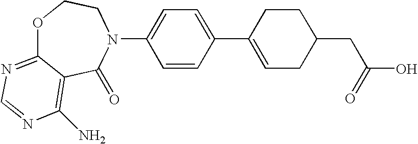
C1=CC(N2C(=O)C3=C(N)N=CN=C3OCC2)=CC=C1C1=CCC(CC(O)=O)CC1
